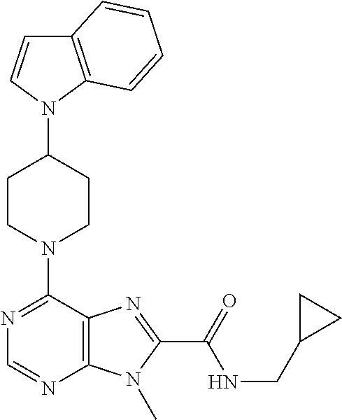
C12=C(N(C3CCN(C4=NC=NC5=C4N=C(C(=O)NCC4CC4)N5C)CC3)C=C1)C=CC=C2
